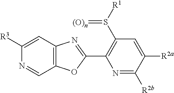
C1=C([R2a])C([R2b])=NC(C2=NC3=C(O2)C=NC([R3])=C3)=C1S([R1])=[(O)n]
